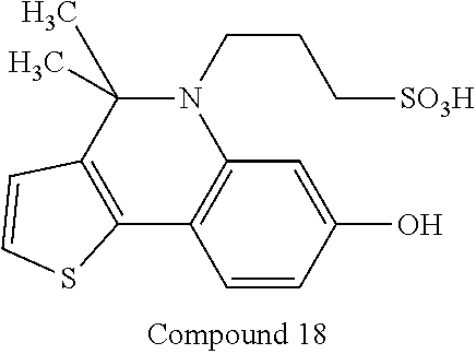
C1=CC(O)=CC2=C1C1=C(C(C)(C)N2CCC[SO3H])C=CS1
